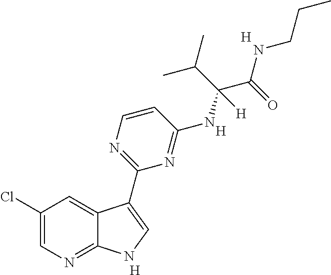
C1=CN=C(C2=CNC3=NC=C(Cl)C=C32)N=C1NC(C(NCCC)=O)(C(C)C)[H].[H].[H].[H]
